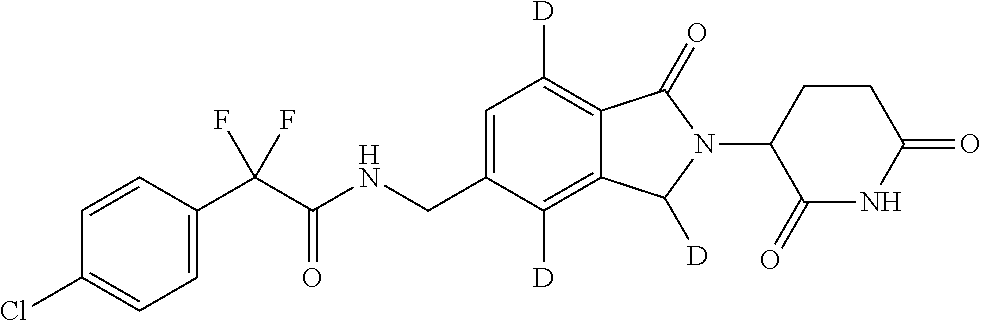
C1=CC(C(C(NCC2=CC([D])=C3C(=C2[D])C([D])N(C2C(=O)NC(=O)CC2)C3=O)=O)(F)F)=CC=C1Cl
